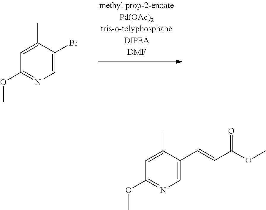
C1=C(Br)C(C)=CC(OC)=N1.C1=C(C=CC(OC)=O)C(C)=CC(OC)=N1
